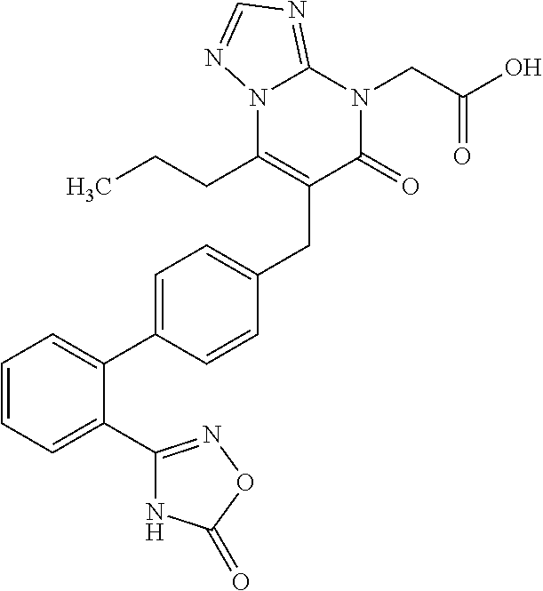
C1=CC=C(C2=NOC(=O)N2)C(C2=CC=C(CC3=C(CCC)N4C(=NC=N4)N(CC(O)=O)C3=O)C=C2)=C1
